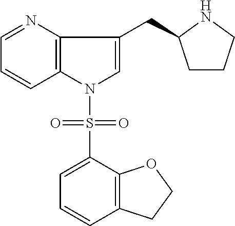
C1=NC2=C(C=C1)N(S(=O)(=O)C1=CC=CC3=C1OCC3)C=C2CC1CCCN1
